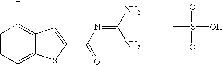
FC1=C2C(=CC=C1)SC(C(N=C(N)N)=O)=C2.CS(=O)(=O)O
